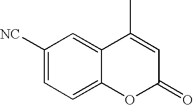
C1([NC])=CC=C2C(=C1)C(C)=CC(=O)O2
